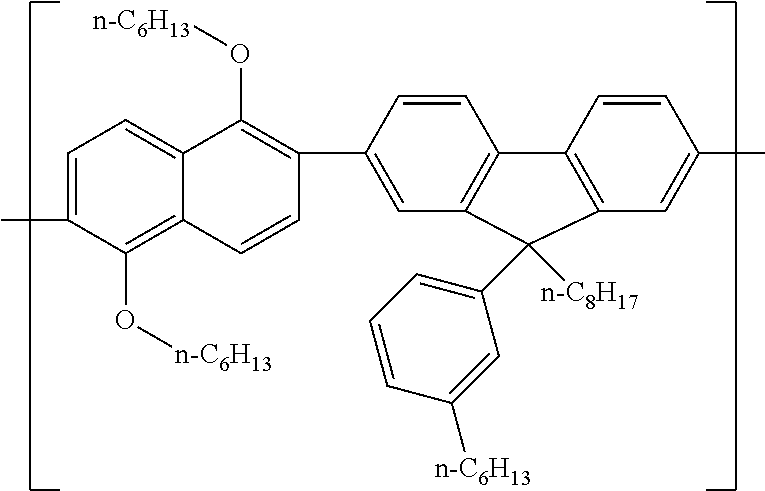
C1=C(C)C(O[n-C6H13])=C2C(=C1)C(O[n-C6H13])=C(C1=CC3=C(C=C1)C1=C(C=C(C)C=C1)C3(C1=CC=CC([n-C6H13])=C1)[n-C8H17])C=C2
